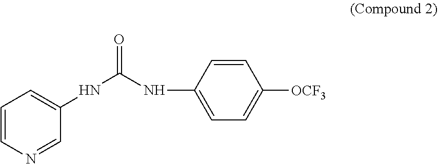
C1=CN=CC(NC(NC2=CC=C([OCF3])C=C2)=O)=C1
